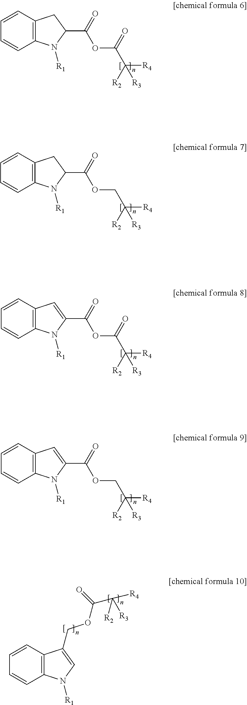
C12=C(C=CC=C1)CC(C(=O)OCC([R4])([R3])[R2])N2[R1].C12=C(C=CC=C1)C=C(C(=O)OC(C([R4])([R3])[R2])=O)N2[R1].C12=C(C=CC=C1)C=C(C(=O)OCC([R4])([R3])[R2])N2[R1].C12=C(C=CC=C1)C(COC(C([R2])([R3])[R4])=O)=CN2[R1].C12=C(C=CC=C1)CC(C(=O)OC(C([R4])([R3])[R2])=O)N2[R1]
